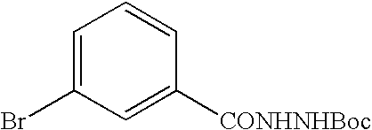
C1=C(Br)C=C([CONHNHBoc])C=C1
